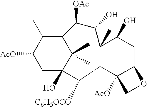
C12=C(C)C([AcO])CC(O)(C1(C)C)C([C6H5OCO])C1C3([AcO])C(CC(O)C1(C)C(O)C2[OAc])OC3
